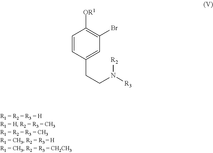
C1=CC(CCN([R2])[R3])=CC(Br)=C1[OR1]
